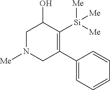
C1N([Me])CC(C2=CC=CC=C2)=C([Si]([Me])([Me])[Me])C1O
